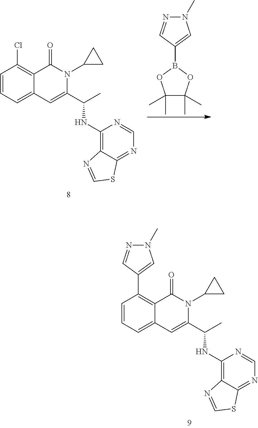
C1=CC=C2C(=C1C1=CN(C)N=C1)C(=O)N(C1CC1)C(C(C)NC1=C3C(=NC=N1)SC=N3)=C2.N1(C)N=CC(B2OC(C)(C)C(C)(C)O2)=C1.C1=CC=C2C(=C1Cl)C(=O)N(C1CC1)C(C(C)NC1=C3C(=NC=N1)SC=N3)=C2
